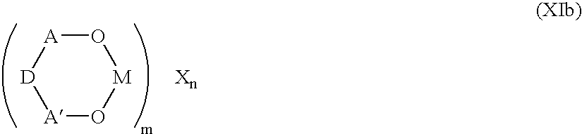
[A]1O[M]O[A][D]1
